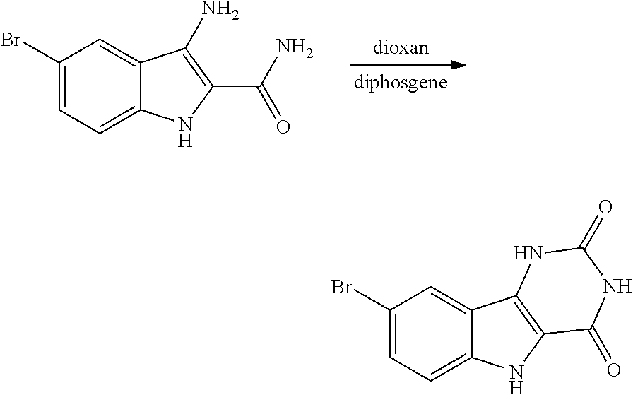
C1(Br)=CC=C2C(=C1)C(N)=C(C(N)=O)N2.C1(Br)=CC=C2C(=C1)C1=C(N2)C(=O)NC(=O)N1
